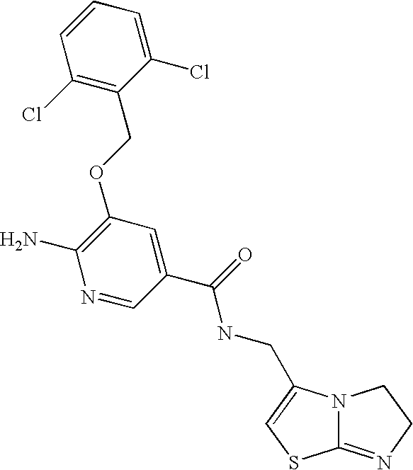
N12C(=NCC1)SC=C2CNC(=O)C1=CC(OCC2=C(Cl)C=CC=C2Cl)=C(N)N=C1
